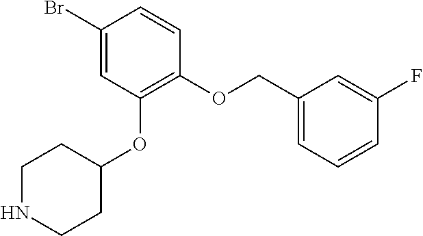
C1(OCC2=CC=CC(F)=C2)=C(OC2CCNCC2)C=C(Br)C=C1
